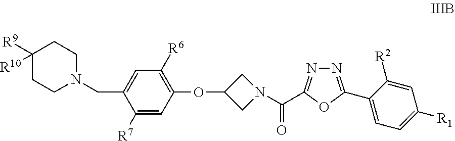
C1([R7])=CC(OC2CN(C(=O)C3=NN=C(C4=CC=C([R1])C=C4[R2])O3)C2)=C([R6])C=C1CN1CCC([R9])([R10])CC1
